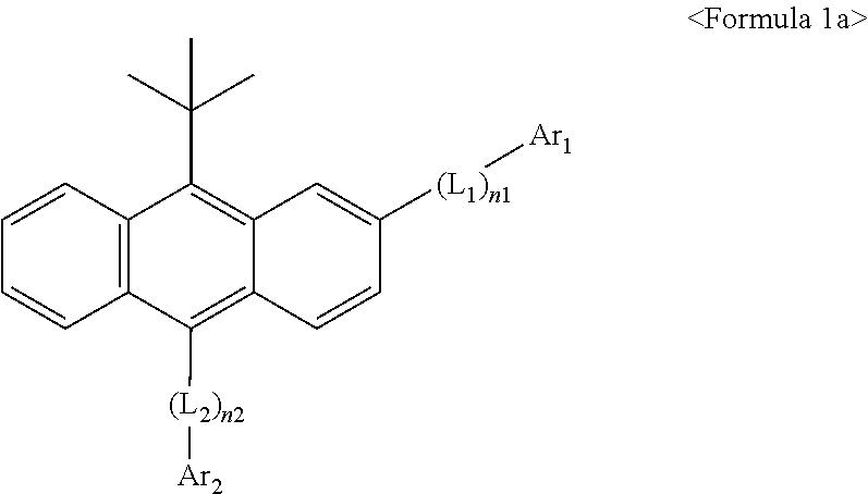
C12=C(C=CC=C1)C(C(C)(C)C)=C1C=C([(L1)n1][Ar1])C=CC1=C2[(L2)n2][Ar2]
